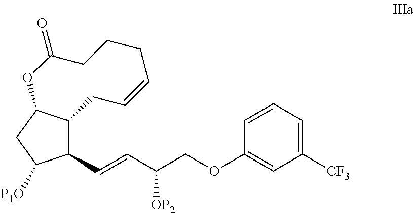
C1(C=CC(COC2=CC([CF3])=CC=C2)[OP2])C2C(CC1[P1O])OC(=O)CCCC=CC2
